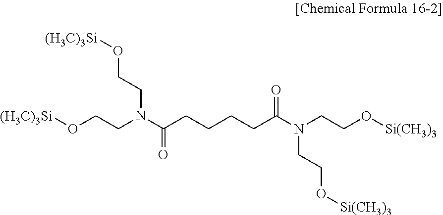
[(H3C)3Si]OCCN(C(CCCCC(N(CCO[Si(CH3)3])CCO[Si(CH3)3])=O)=O)CCO[(H3C)3Si]
